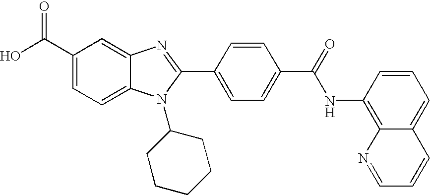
C1(C(O)=O)=CC=C2C(=C1)N=C(C1=CC=C(C(=O)NC3=C4C(=CC=C3)C=CC=N4)C=C1)N2C1CCCCC1
